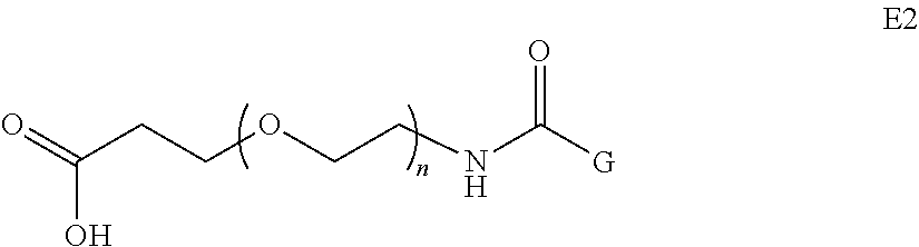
C(CCOCCNC([G])=O)(=O)O
